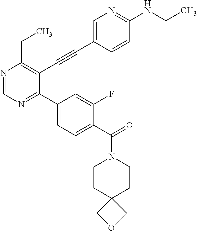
N1=CN=C(C2=CC=C(C(N3CCC4(CC3)COC4)=O)C(F)=C2)C(C#CC2=CN=C(NCC)C=C2)=C1CC
